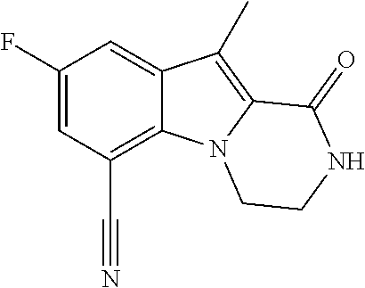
C1(F)=CC(C#N)=C2C(=C1)C(C)=C1N2CCNC1=O
